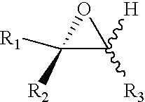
O1C([R1])([R2])C1([H])[R3]
